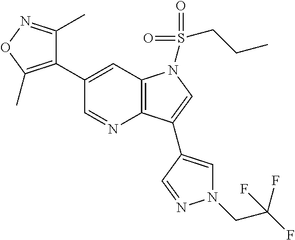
C12=C(C=C(C3=C(C)ON=C3C)C=N1)N(S(=O)(=O)CCC)C=C2C1=CN(CC(F)(F)F)N=C1
